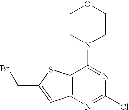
C12=C(N=C(Cl)N=C1N1CCOCC1)C=C(CBr)S2
